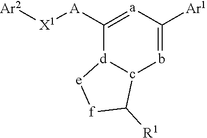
C1([A][X1][Ar2])=[a]C([Ar1])=b-c2[d]1[e][f]C2[R1]
